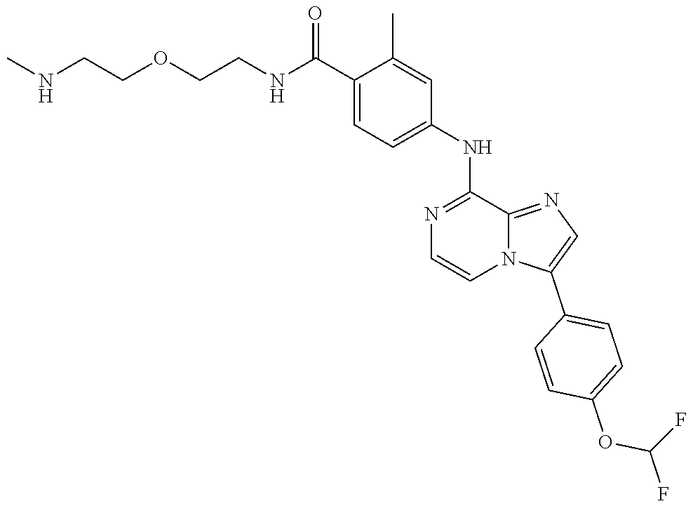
C1=C(C2=CN=C3C(NC4=CC=C(C(NCCOCCNC)=O)C(C)=C4)=NC=CN23)C=CC(OC(F)F)=C1
